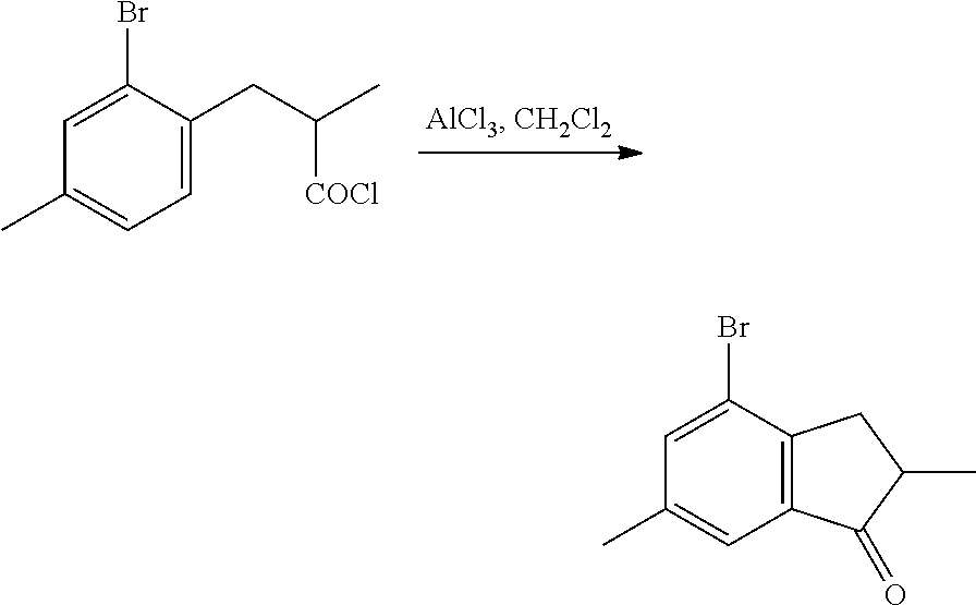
C1=C(CC([COCl])C)C(Br)=CC(C)=C1.C12=C(C(Br)=CC(C)=C1)CC(C)C2=O
